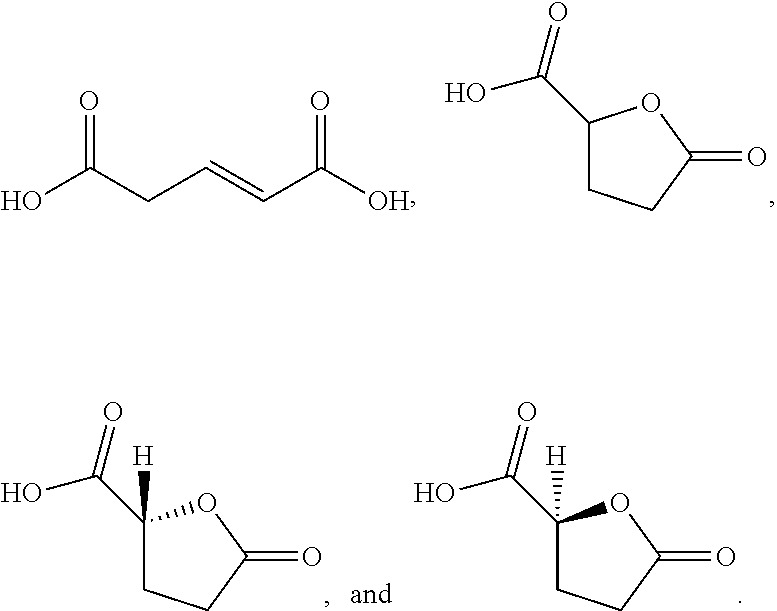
OC(CC=CC(O)=O)=O.C1(C(=O)O)CCC(=O)O1.C1(C(=O)O)([H])CCC(=O)O1.C1(C(=O)O)([H])CCC(=O)O1
